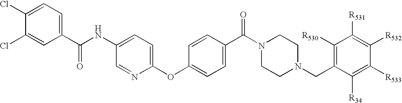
C1(C(NC2=CC=C(OC3=CC=C(C(N4CCN(CC5=C([R530])C([R531])=C([R532])C([R533])=C5[R34])CC4)=O)C=C3)N=C2)=O)=CC=C(Cl)C(Cl)=C1
